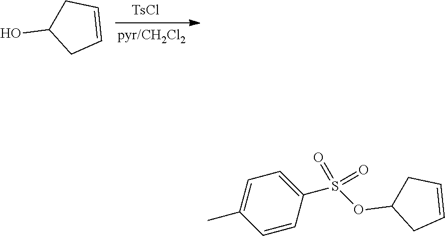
C1C(O)CC=C1.[TsCl].C1C(OS(=O)(=O)C2=CC=C(C)C=C2)CC=C1
